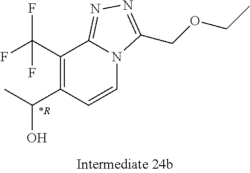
C1(C(F)(F)F)=C(C(O)C)C=CN2C1=NN=C2COCC
